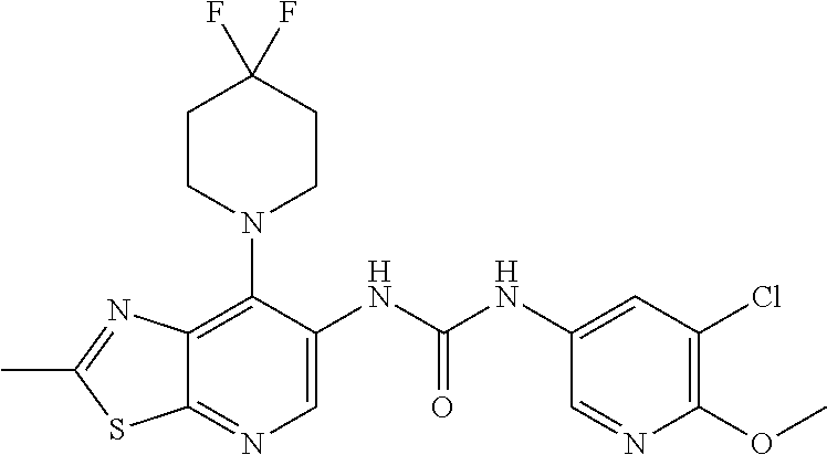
C12=C(N3CCC(F)(F)CC3)C(NC(NC3=CC(Cl)=C(OC)N=C3)=O)=CN=C1SC(C)=N2
